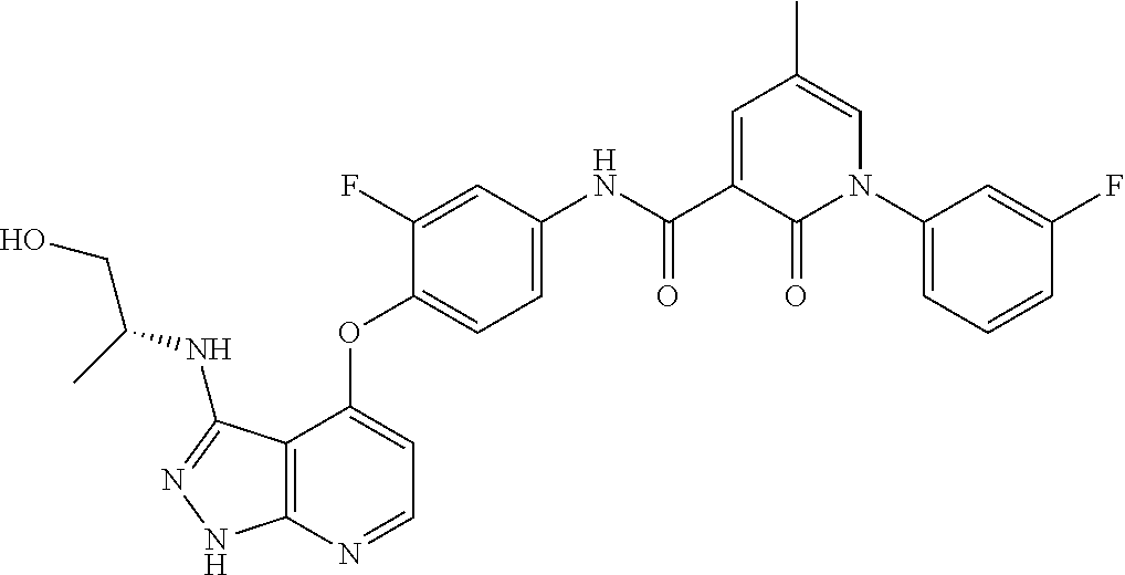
C12=C(N=CC=C1OC1=CC=C(NC(C3=CC(C)=CN(C4=CC=CC(F)=C4)C3=O)=O)C=C1F)NN=C2NC(CO)C
